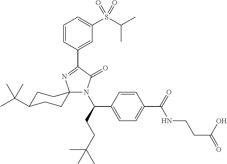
C1=CC(C2=NC3(N(C(CCC(C)(C)C)C4=CC=C(C(NCCC(=O)O)=O)C=C4)C2=O)CCC(C(C)(C)C)CC3)=CC(S(C(C)C)(=O)=O)=C1
